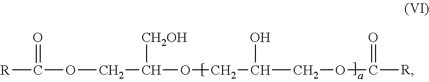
[R]C(OCC([CH2OH])OCC(COC([R])=O)O)=O
